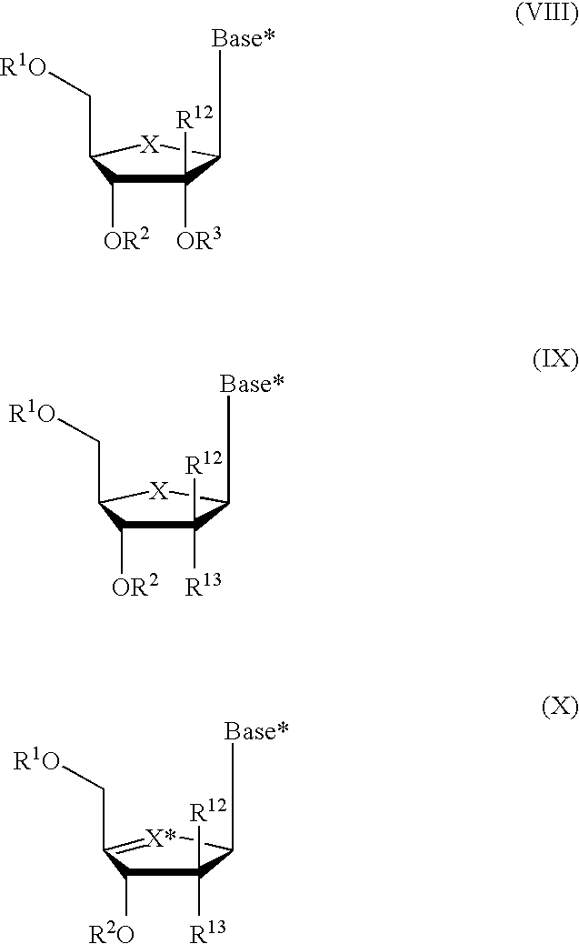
C1([OR3])([R12])C([OR2])C(C[R1O])[X]C1[Base*].C1([R13])([R12])C([OR2])C(C[R1O])[X]C1[Base*].C1([R13])([R12])C([R2O])C(C[R1O])=[X*]C1[Base*]
